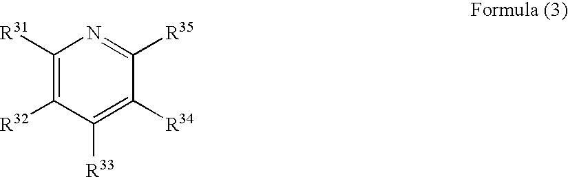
C1([R33])=C([R34])C([R35])=NC([R31])=C1[R32]
